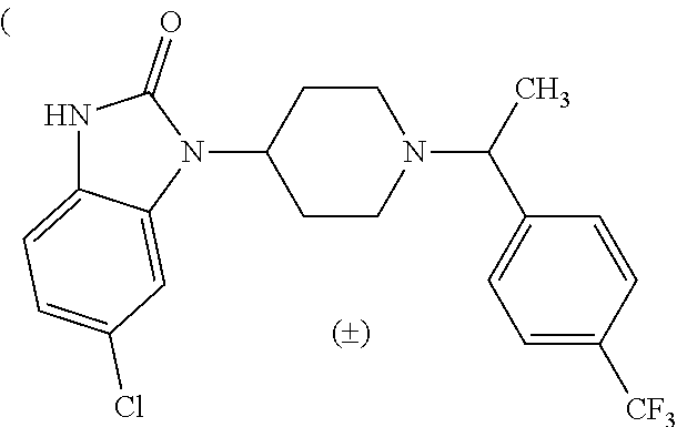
N1C2=CC=C(Cl)C=C2N(C2CCN(C(C3=CC=C([CF3])C=C3)C)CC2)C1=O
